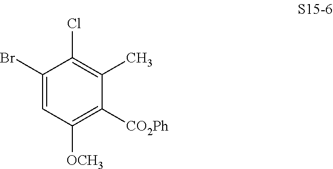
C1(Br)=CC([OCH3])=C([CO2Ph])C(C)=C1Cl
